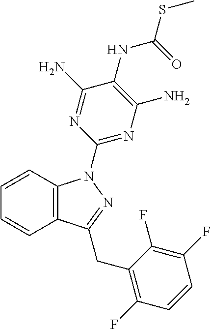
C1=CC2=C(C=C1)C(CC1=C(F)C=CC(F)=C1F)=NN2C1=NC(N)=C(NC(SC)=O)C(N)=N1
